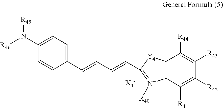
C1=C(N([R46])[R45])C=CC(C=CC=CC2=[N+]([R40])C3=C(C([R44])=C([R43])C([R42])=C3[R41])[Y4]2)=C1
